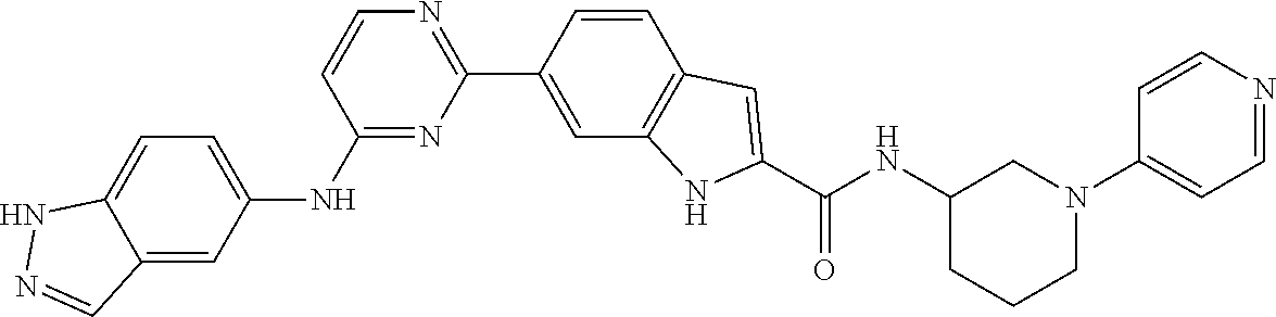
N1=C(NC2=CC=C3NN=CC3=C2)C=CN=C1C1=CC2=C(C=C1)C=C(C(=O)NC1CCCN(C3=CC=NC=C3)C1)N2
